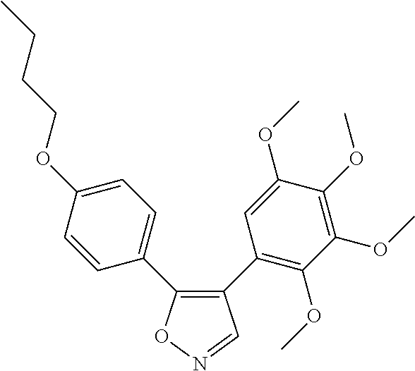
C1(C2=C(OC)C(OC)=C(OC)C(OC)=C2)=C(C2=CC=C(OCCCC)C=C2)ON=C1
